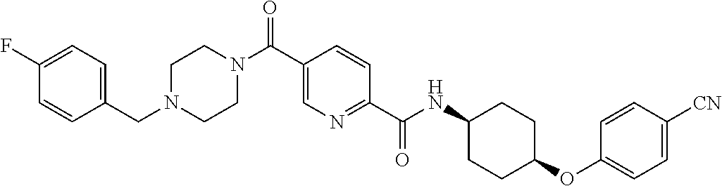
C1CN(C(C2=CN=C(C(=O)NC3CCC(OC4=CC=C([CN])C=C4)CC3)C=C2)=O)CCN1CC1=CC=C(F)C=C1
